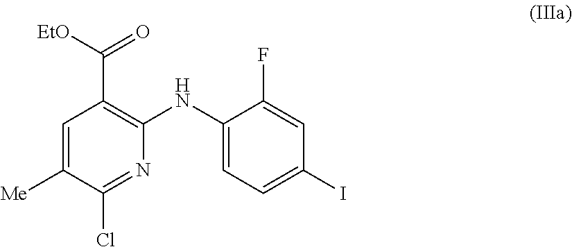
C1=C([Me])C(Cl)=NC(NC2=CC=C(I)C=C2F)=C1C([EtO])=O
